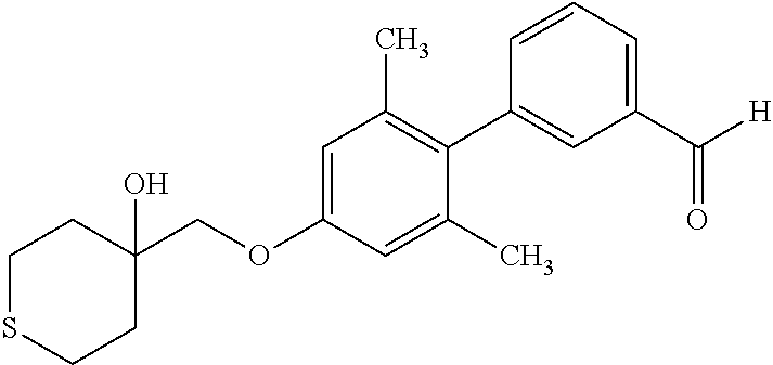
C1(OCC2(O)CCSCC2)=CC(C)=C(C2=CC(C([H])=O)=CC=C2)C(C)=C1
